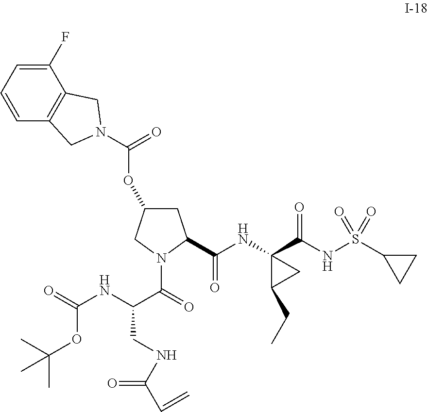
C1(F)=CC=CC2=C1CN(C(=O)OC1CC(C(=O)NC3(C(NS(C4CC4)(=O)=O)=O)C(CC)C3)N(C(=O)C(NC(=O)OC(C)(C)C)CNC(C=C)=O)C1)C2
